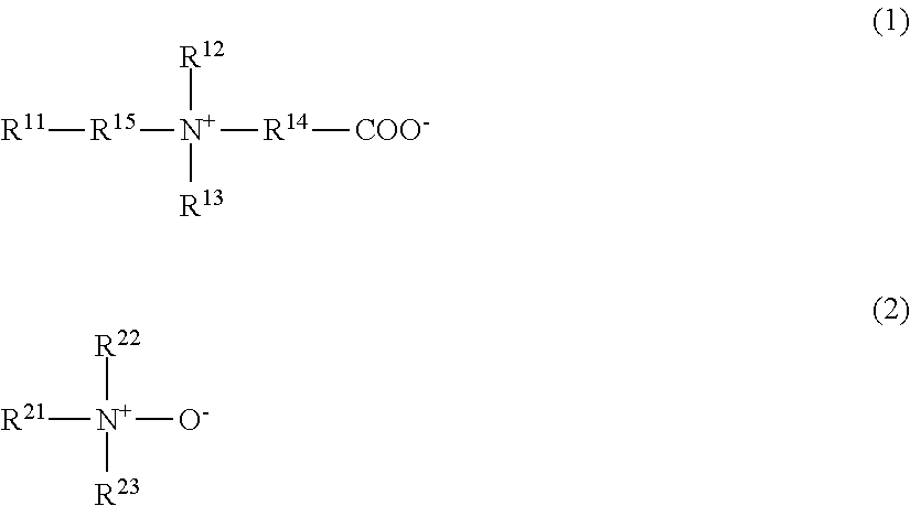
[R11][R15][N+]([R14][COO-])([R12])[R13].[R21][N+]([O-])([R22])[R23]
